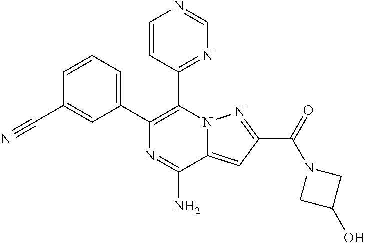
C1=CC=C(C2=C(C3=NC=NC=C3)N3C(=CC(C(=O)N4CC(O)C4)=N3)C(N)=N2)C=C1C#N
